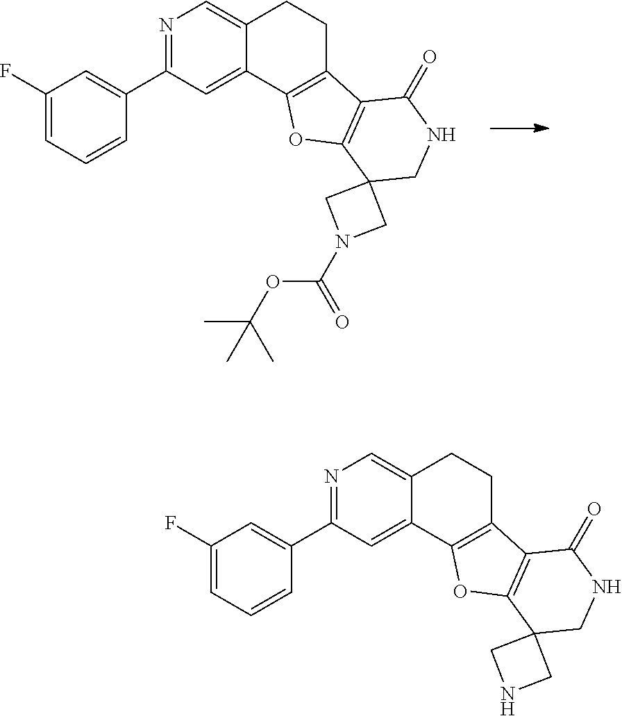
C1(F)=CC=CC(C2=NC=C3C(=C2)C2=C(CC3)C3=C(O2)C2(CNC3=O)CN(C(OC(C)(C)C)=O)C2)=C1.C1(F)=CC=CC(C2=NC=C3C(=C2)C2=C(CC3)C3=C(O2)C2(CNC3=O)CNC2)=C1
